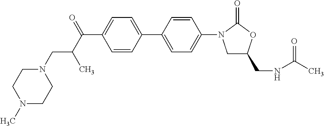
C1(C(C(CN2CCN(C)CC2)C)=O)=CC=C(C2=CC=C(N3CC(CNC(C)=O)OC3=O)C=C2)C=C1
